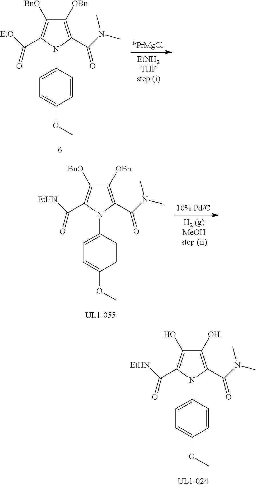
C1([OBn])=C(C(N(C)C)=O)N(C2=CC=C(OC)C=C2)C(C([EtO])=O)=C1[BnO].[i-PrMgCl].C1([OBn])=C(C(N(C)C)=O)N(C2=CC=C(OC)C=C2)C(C([EtHN])=O)=C1[BnO].C1(O)=C(C(N(C)C)=O)N(C2=CC=C(OC)C=C2)C(C([EtHN])=O)=C1O
